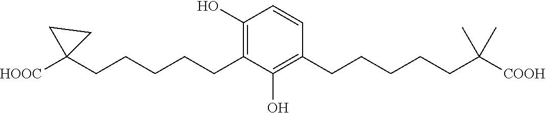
C1=CC(CCCCCC(C)(C)[COOH])=C(O)C(CCCCCC2([HOOC])CC2)=C1O
